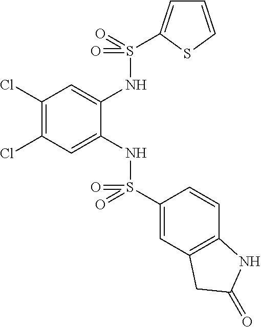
C1(Cl)=C(Cl)C=C(NS(C2=CC3=C(C=C2)NC(=O)C3)(=O)=O)C(NS(=O)(=O)C2=CC=CS2)=C1
